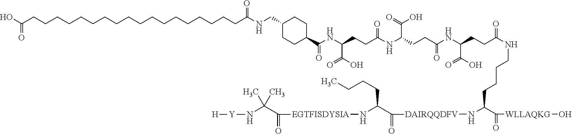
C(NC(CCC(NC(CCC(NC(C(=O)O)CCC(NCCCCC(C(=O)[WLLAQKG]O)N[DAIRQQDFV]C(C(N[EGTFISDYSIA]C(C(N[Y][H])(C)C)=O)CCCC)=O)=O)=O)C(=O)O)=O)C(O)=O)(=O)C1CCC(CNC(CCCCCCCCCCCCCCCCCCC(O)=O)=O)CC1
